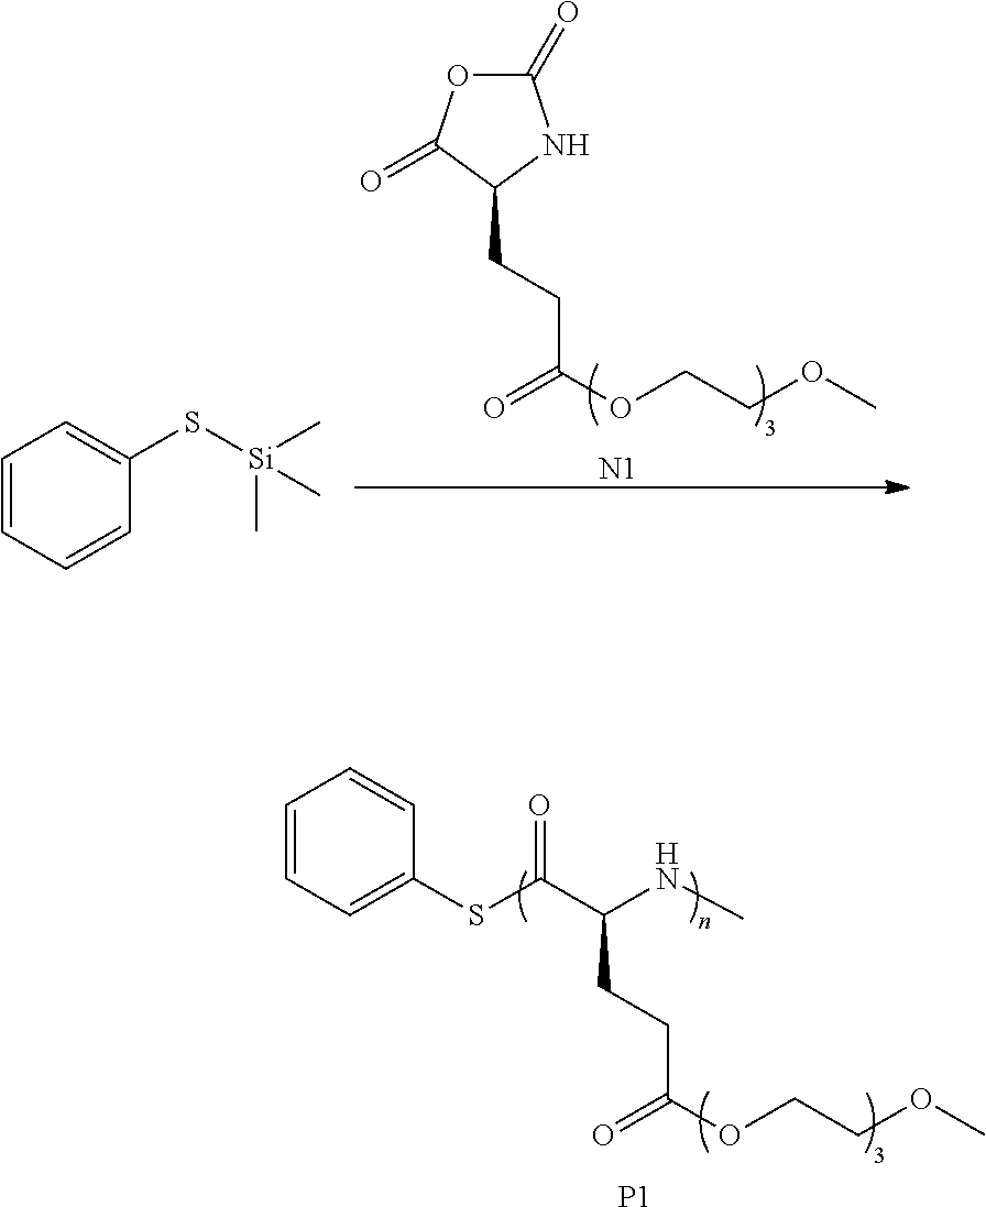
C1(=O)OC(=O)C(CCC(OCCOC)=O)N1.[N1].C1=CC=CC(S[Si](C)(C)C)=C1.C1=CC=C(SC(C(NC)CCC(OCCOC)=O)=O)C=C1.[P1]
